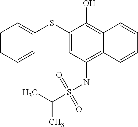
C1(SC2=CC=CC=C2)=CC(NS(C(C)C)(=O)=O)=C2C(=C1O)C=CC=C2
